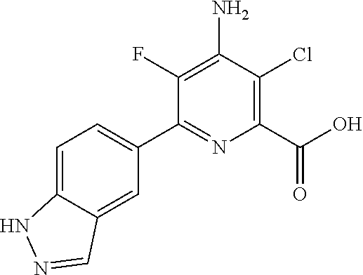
C1(C2=CC=C3C(=C2)C=NN3)=NC(C(=O)O)=C(Cl)C(N)=C1F
